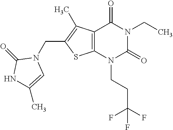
C12=C(N(CCC(F)(F)F)C(=O)N(CC)C1=O)SC(CN1C(=O)NC(C)=C1)=C2C
